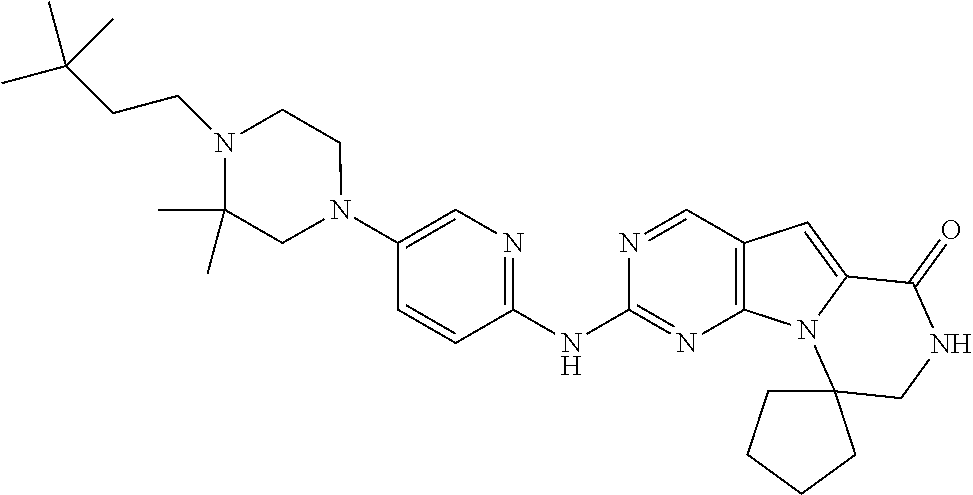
N1(C2=CN=C(NC3=NC4=C(C=N3)C=C3N4C4(CNC3=O)CCCC4)C=C2)CCN(CCC(C)(C)C)C(C)(C)C1
